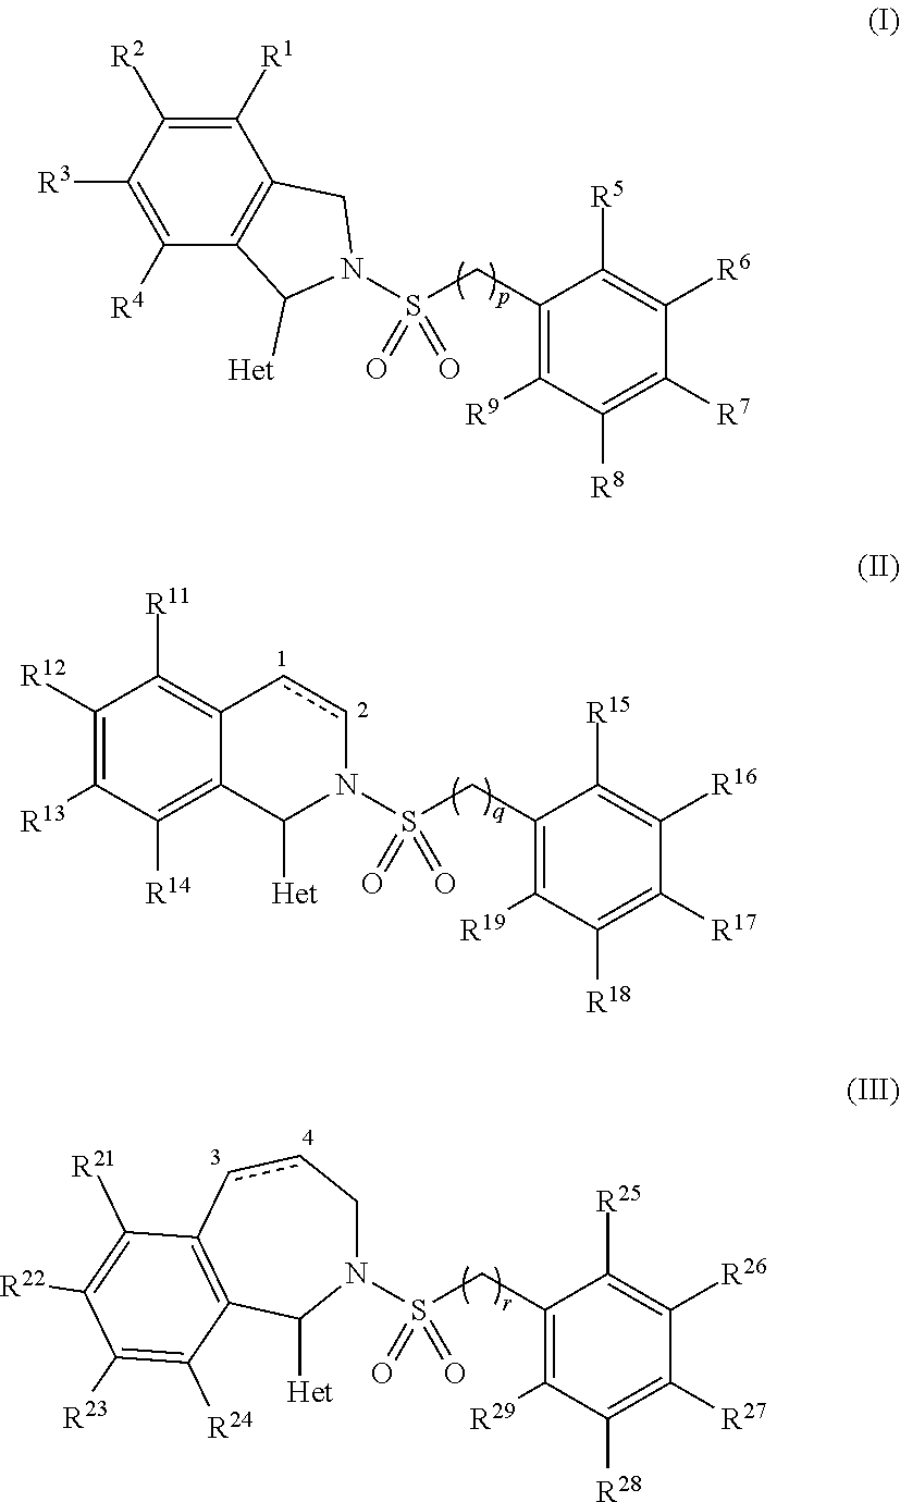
C12=C(C([R4])=C([R3])C([R2])=C1[R1])C([Het])N(S(CC1=C([R9])C([R8])=C([R7])C([R6])=C1[R5])(=O)=O)C2.N1(S(CC2=C([R19])C([R18])=C([R17])C([R16])=C2[R15])(=O)=O)ccC2=C([R11])C([R12])=C([R13])C([R14])=C2C1[Het].S(CC1=C([R29])C([R28])=C([R27])C([R26])=C1[R25])(=O)(=O)N1CccC2=C(C1[Het])C([R24])=C([R23])C([R22])=C2[R21]
